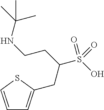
N(CCC(S(O)(=O)=O)CC1=CC=CS1)C(C)(C)C
